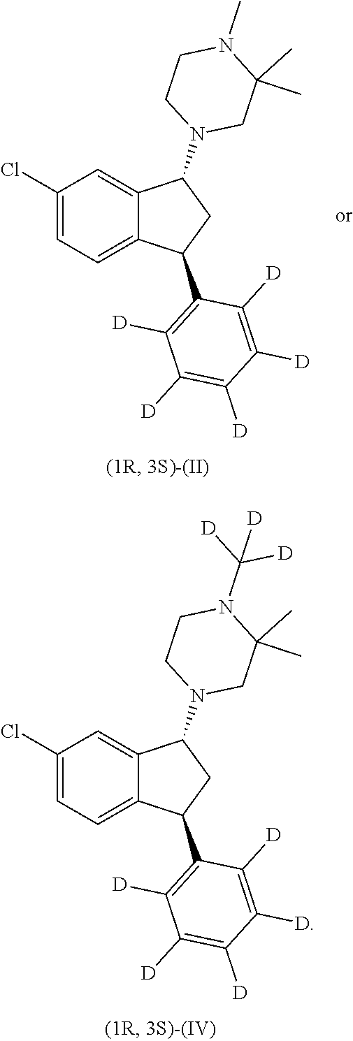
C1(Cl)=CC=C2C(=C1)C(N1CC(C)(C)N(C)CC1)CC2C1=C([D])C([D])=C([D])C([D])=C1[D].C1(Cl)=CC=C2C(=C1)C(N1CC(C)(C)N(C([D])([D])[D])CC1)CC2C1=C([D])C([D])=C([D])C([D])=C1[D]
